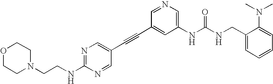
C1(NC(NCC2=CC=CC=C2N(C)C)=O)=CN=CC(C#CC2=CN=C(NCCN3CCOCC3)N=C2)=C1
